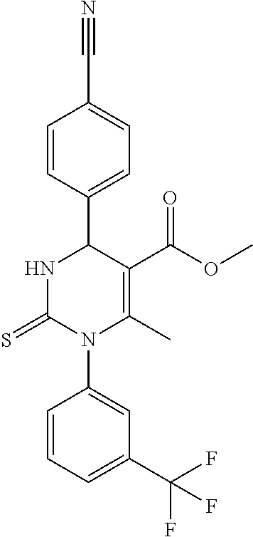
C1=CC(C2NC(=S)N(C3=CC(C(F)(F)F)=CC=C3)C(C)=C2C(OC)=O)=CC=C1C#N
